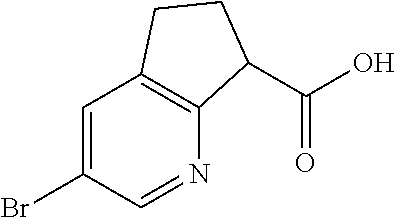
C1=C(Br)C=NC2=C1CCC2C(O)=O
